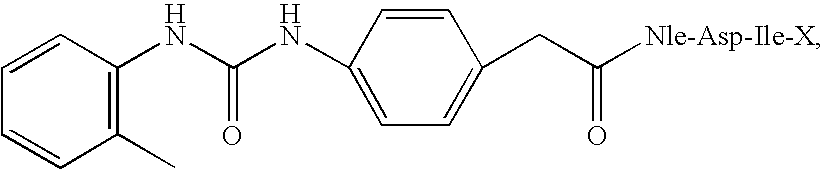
C1=CC(NC(NC2=CC=C(CC([Nle-Asp-Ile-X])=O)C=C2)=O)=C(C)C=C1
